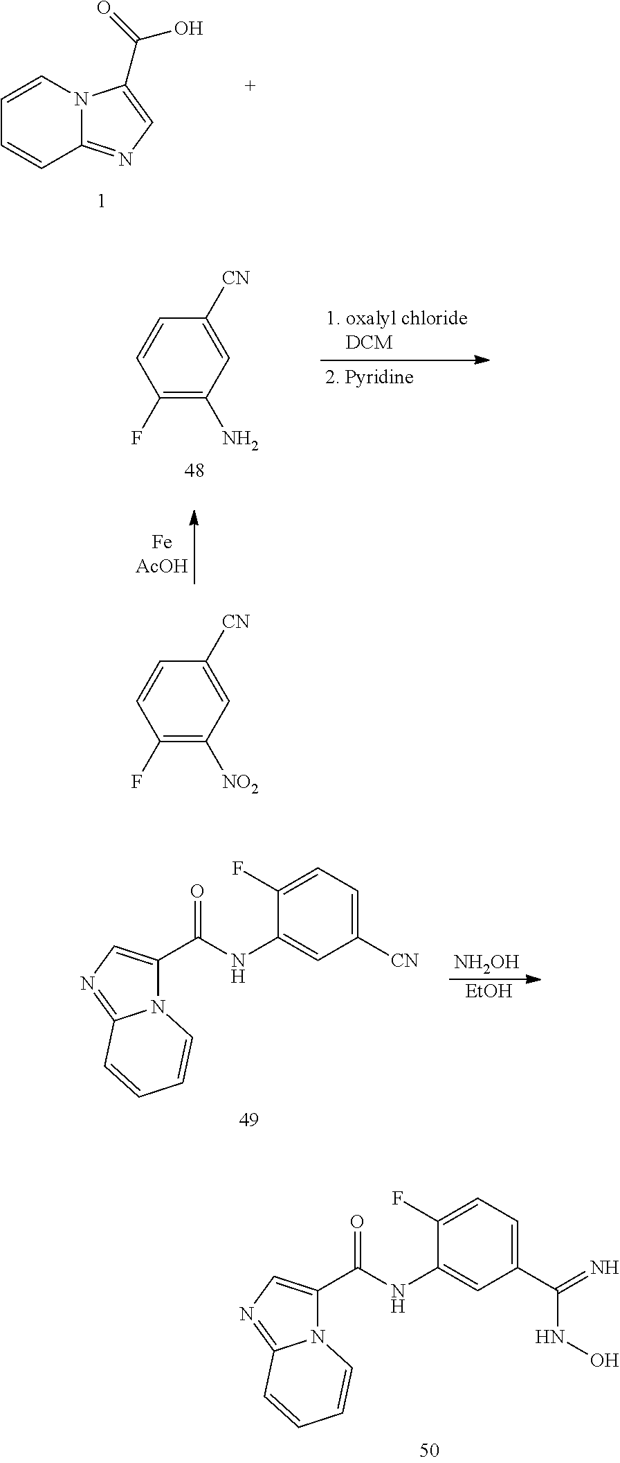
C1=CN2C(=NC=C2C(O)=O)C=C1.C1(F)=C(N)C=C([CN])C=C1.C1(F)=C([NO2])C=C([CN])C=C1.C1([CN])=CC=C(F)C(NC(C2=CN=C3N2C=CC=C3)=O)=C1.[NH2OH].[EtOH].C1(C(NO)=N)=CC=C(F)C(NC(C2=CN=C3N2C=CC=C3)=O)=C1
